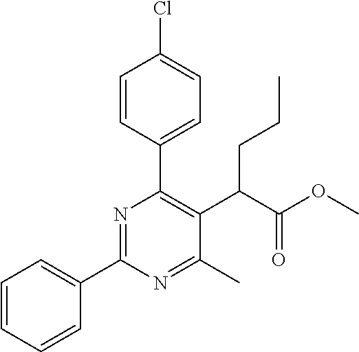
C1=CC=CC(C2=NC(C3=CC=C(Cl)C=C3)=C(C(C(OC)=O)CCC)C(C)=N2)=C1
